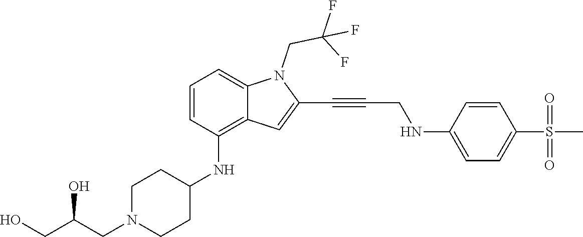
C(C#CC1=CC2=C(NC3CCN(CC(CO)O)CC3)C=CC=C2N1CC(F)(F)F)NC1=CC=C(S(C)(=O)=O)C=C1
